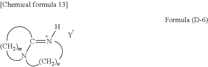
C(=N[H])N.[Y]
